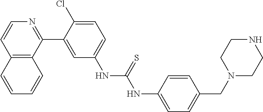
C12=C(C(C3=CC(NC(=S)NC4=CC=C(CN5CCNCC5)C=C4)=CC=C3Cl)=NC=C1)C=CC=C2
